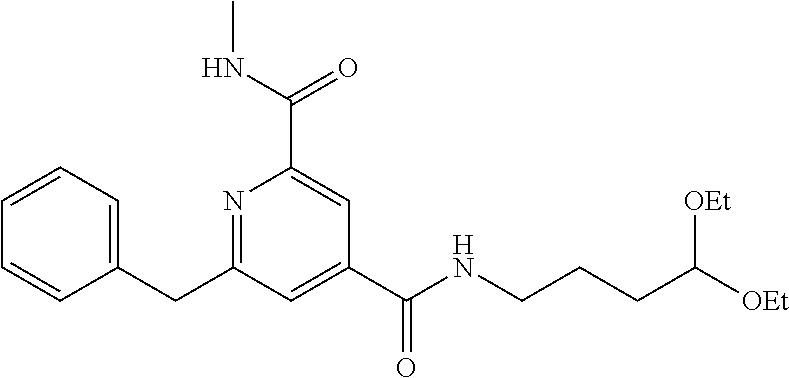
C1=CC=C(CC2=NC(C(NC)=O)=CC(C(NCCCC([OEt])[OEt])=O)=C2)C=C1
